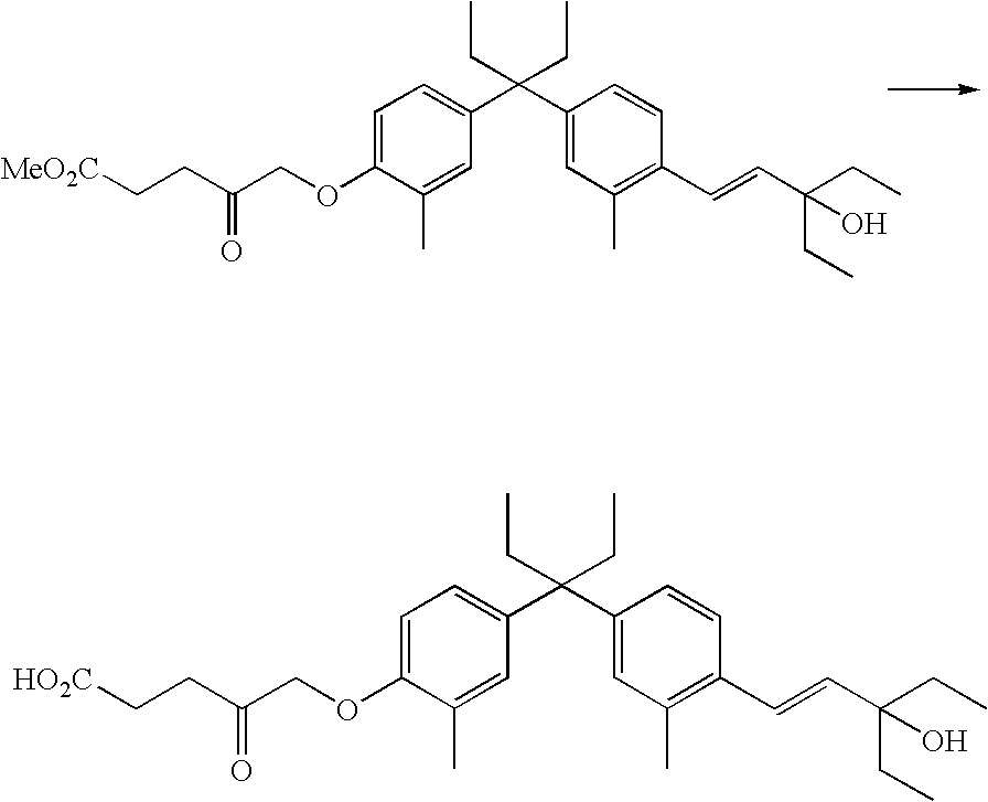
C1=C(OCC(CC[MeO2C])=O)C(C)=CC(C(C2=CC(C)=C(C=CC(CC)(CC)O)C=C2)(CC)CC)=C1.C1=C(OCC(CC[HO2C])=O)C(C)=CC(C(C2=CC(C)=C(C=CC(CC)(CC)O)C=C2)(CC)CC)=C1
